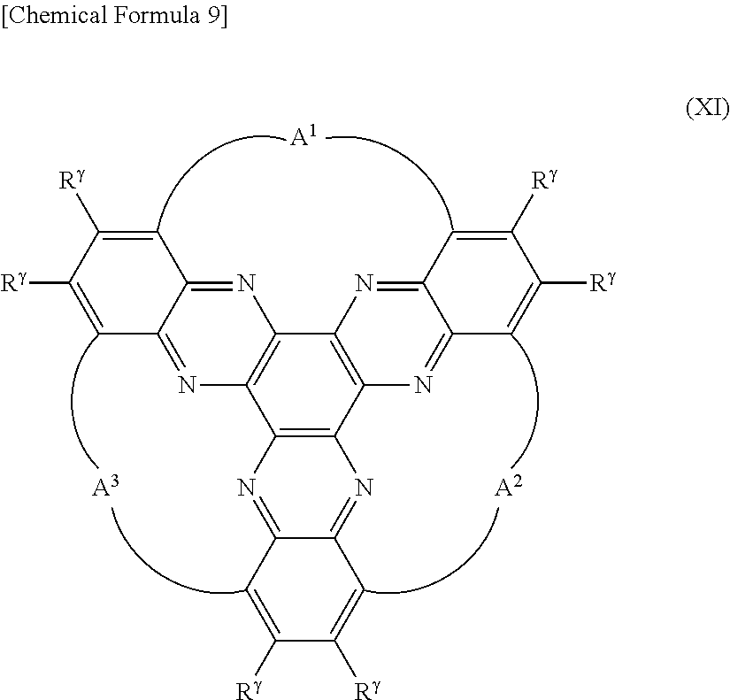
C12=C(C3=C(C4=C1N=C1C(=N4)C=C([Rg])C([Rg])=C1)N=C1C(=N3)C=C([Rg])C([Rg])=C1)N=C1C(=N2)C=C([Rg])C([Rg])=C1.[A1].[A2].[A3]
